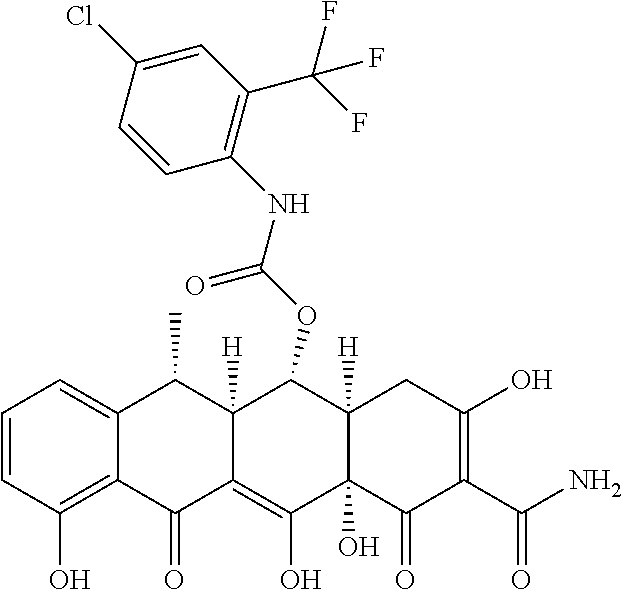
C1=CC(O)=C2C(=C1)C(C)C1([H])C(=C(O)C3(O)C([H])(C1OC(NC1=C(C(F)(F)F)C=C(Cl)C=C1)=O)CC(O)=C(C(N)=O)C3=O)C2=O
